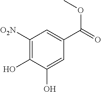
C1([O2N])=C(O)C(O)=CC(C(=O)OC)=C1
